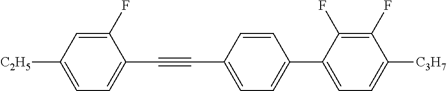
C1(F)=CC([C2H5])=CC=C1C#CC1=CC=C(C2=CC=C([C3H7])C(F)=C2F)C=C1
